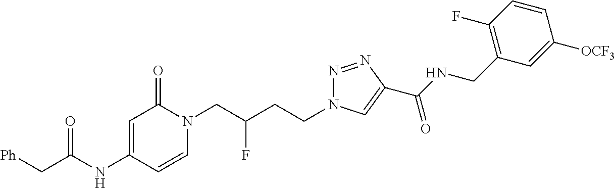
C1=C(NC(C[Ph])=O)C=CN(CC(CCN2N=NC(C(NCC3=C(F)C=CC([OCF3])=C3)=O)=C2)F)C1=O
